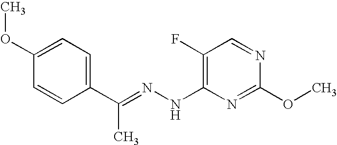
C1(F)=C(NN=C(C2=CC=C(OC)C=C2)C)N=C(OC)N=C1
